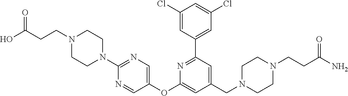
C1(Cl)=CC(C2=NC(OC3=CN=C(N4CCN(CCC(=O)O)CC4)N=C3)=CC(CN3CCN(CCC(N)=O)CC3)=C2)=CC(Cl)=C1
